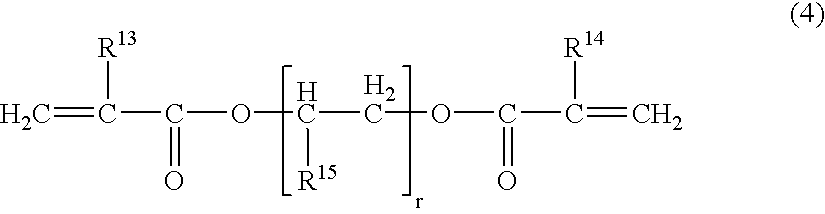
C=C(C(OC(COC(C(=C)[R14])=O)[R15])=O)[R13]
